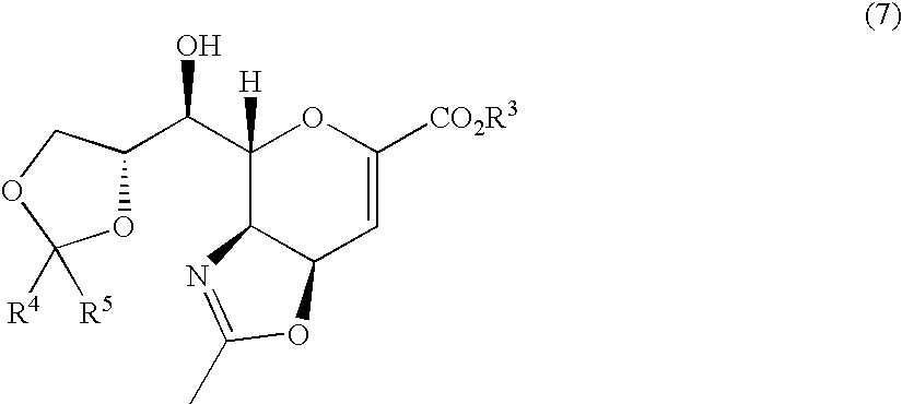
C1([H])(C(O)C2OC([R5])([R4])OC2)C2C(C=C([CO2R3])O1)OC(C)=N2
